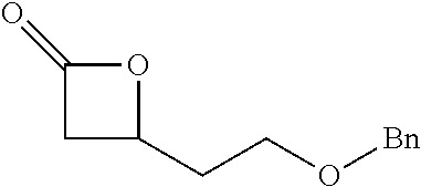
C1(CCO[Bn])OC(=O)C1
